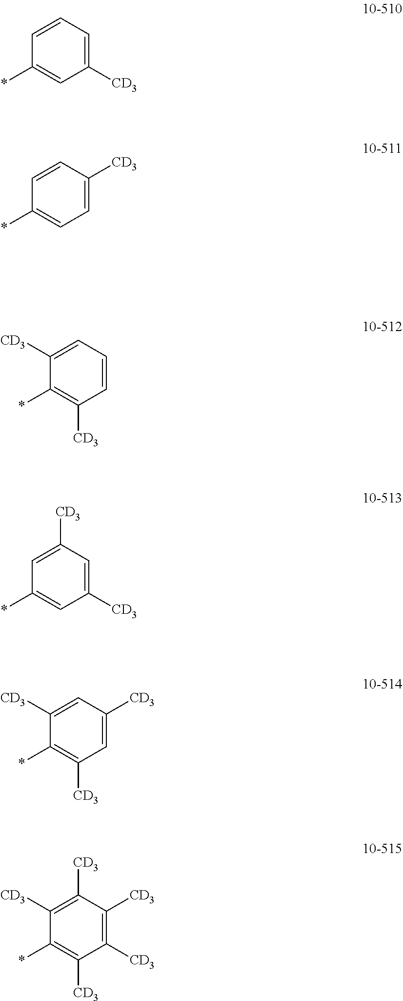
C1([CD3])=CC=CC(*)=C1.C1=C([CD3])C=CC(*)=C1.C1=CC=C([CD3])C(*)=C1[CD3].C1([CD3])=CC([CD3])=CC(*)=C1.C1=C([CD3])C=C([CD3])C(*)=C1[CD3].C1([CD3])=C([CD3])C([CD3])=C([CD3])C(*)=C1[CD3]
